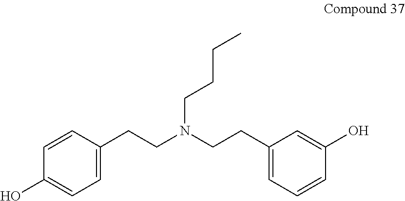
C1=CC(CCN(CCC2=CC=CC(O)=C2)CCCC)=CC=C1O
